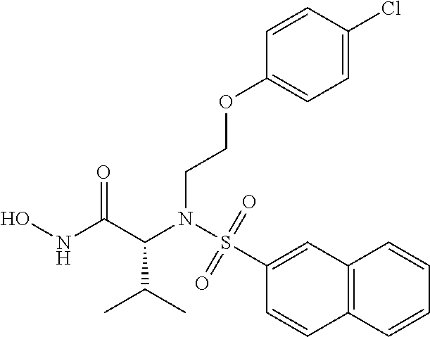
N(C(C(NO)=O)C(C)C)(S(C1=CC2=C(C=C1)C=CC=C2)(=O)=O)CCOC1=CC=C(Cl)C=C1
